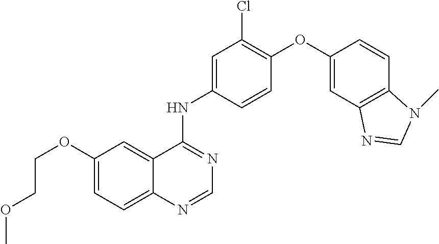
O(C1=CC=C2C(=C1)C(NC1=CC(Cl)=C(OC3=CC4=C(C=C3)N(C)C=N4)C=C1)=NC=N2)CCOC
